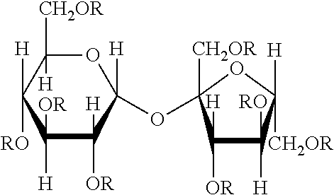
C1(OC2([CH2OR])C([H])([OR])C([RO])([H])C([H])([CH2OR])O2)([H])OC([CH2OR])([H])C([H])([RO])C([OR])([H])C1([OR])[H]
